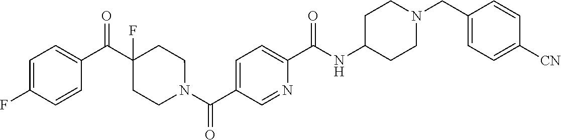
C1(CN2CCC(NC(C3=CC=C(C(N4CCC(C(C5=CC=C(F)C=C5)=O)(F)CC4)=O)C=N3)=O)CC2)=CC=C([CN])C=C1
